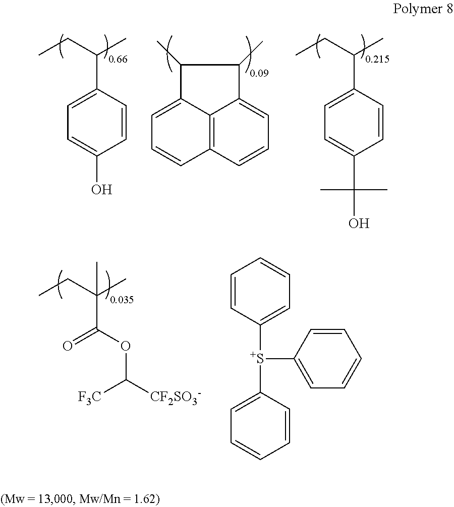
CCC(C)C1=CC=C(O)C=C1.CCC(C)C1=CC=C(C(O)(C)C)C=C1.C1(C)C2=CC=CC3=C2C(=CC=C3)C1C.[S+](C1=CC=CC=C1)(C1=CC=CC=C1)C1=CC=CC=C1.CCC(C)(C)C(OC([CF2SO3-])[F3C])=O
